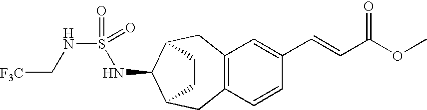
C12=C(C=CC(C=CC(OC)=O)=C1)CC1C(NS(NC[F3C])(=O)=O)C(C2)CC1
